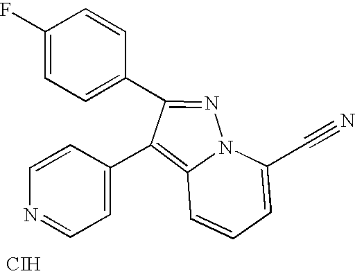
C1(F)=CC=C(C2=NN3C(=C2C2=CC=NC=C2)C=CC=C3C#N)C=C1.[CIH]
